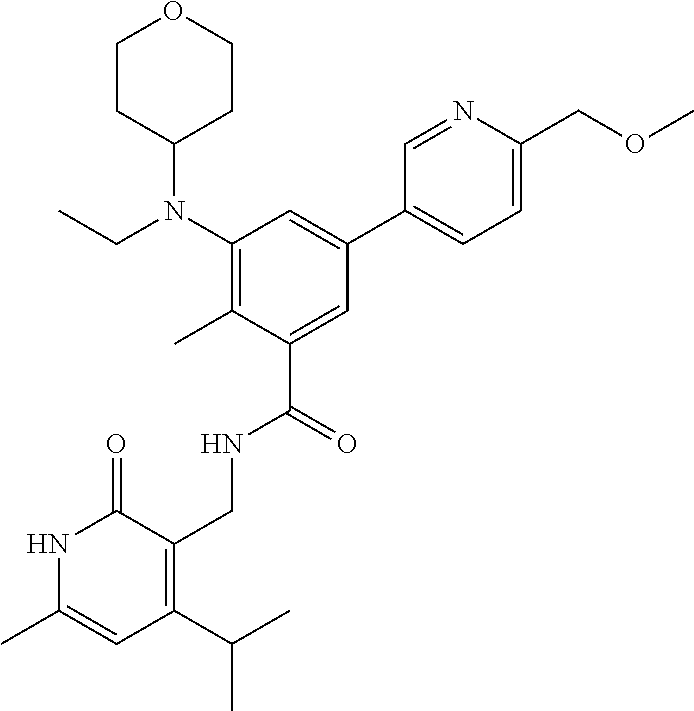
N1C(C)=CC(C(C)C)=C(CNC(C2=CC(C3=CC=C(COC)N=C3)=CC(N(CC)C3CCOCC3)=C2C)=O)C1=O
